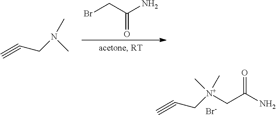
C(CN(C)C)#C.BrCC(N)=O.C(C[N+](C)(CC(N)=O)C)#C.[Br-]
